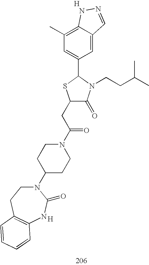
C1(CC(N2CCC(N3CCC4=C(NC3=O)C=CC=C4)CC2)=O)C(=O)N(CCC(C)C)C(C2=CC(C)=C3C(=C2)C=NN3)S1.[H].[H]
